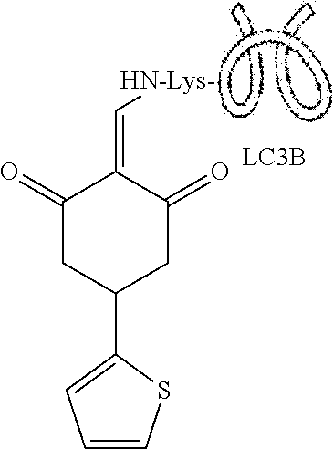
C1=CSC(C2CC(=O)C(=C[HN-Lys-])C(=O)C2)=C1
